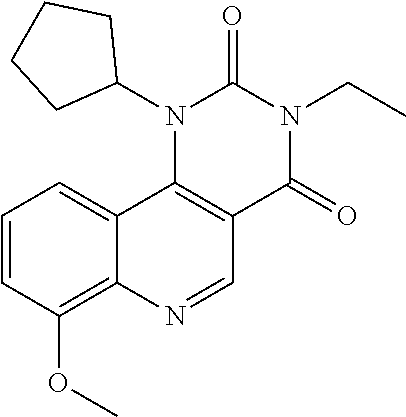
N1(C2CCCC2)C2=C(C(=O)N(CC)C1=O)C=NC1=C(OC)C=CC=C21
